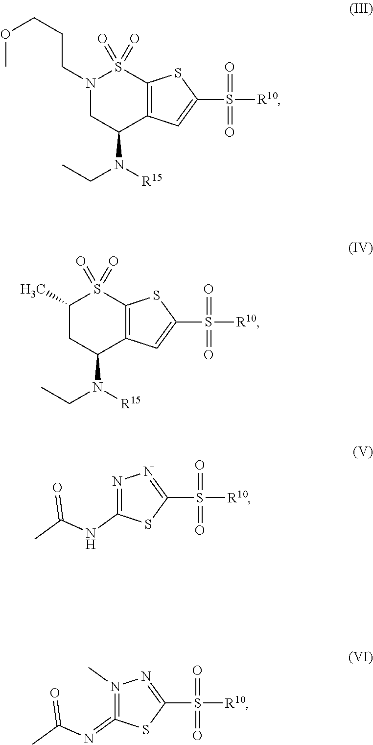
N1(CCCOC)CC(N([R15])CC)C2=C(S1(=O)=O)SC(S([R10])(=O)=O)=C2.C1(C)CC(N([R15])CC)C2=C(S1(=O)=O)SC(S([R10])(=O)=O)=C2.C1(NC(C)=O)=NN=C(S([R10])(=O)=O)S1.C1(=NC(C)=O)=N(C)N=C(S([R10])(=O)=O)S1
